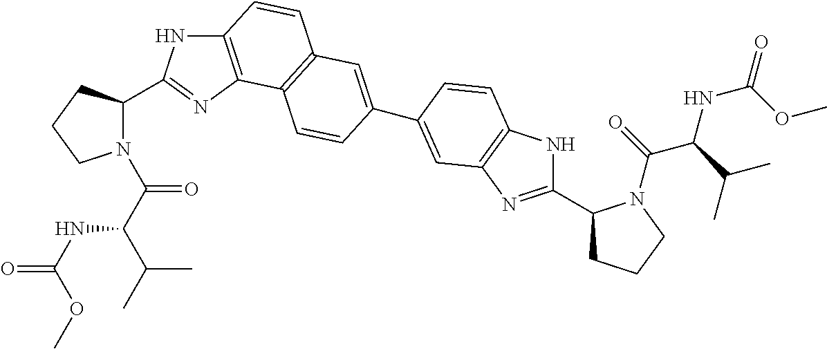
C12=C(N=C(C3N(C(C(C(C)C)NC(=O)OC)=O)CCC3)N1)C1=C(C=C2)C=C(C2=CC3=C(NC(C4CCCN4C(=O)C(C(C)C)NC(=O)OC)=N3)C=C2)C=C1
